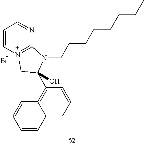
Br.C1=CN2=C(N=C1)N(CCCCCCCC)C(O)(C1=C3C(=CC=C1)C=CC=C3)C2
